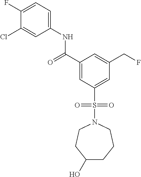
C(C1=CC(S(N2CCCC(O)CC2)(=O)=O)=CC(CF)=C1)(=O)NC1=CC=C(F)C(Cl)=C1
